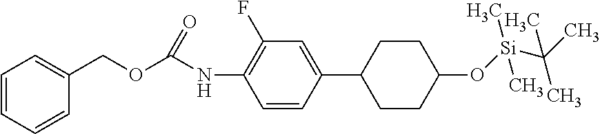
C1=CC=CC(COC(NC2=C(F)C=C(C3CCC(O[Si](C(C)(C)C)(C)C)CC3)C=C2)=O)=C1
